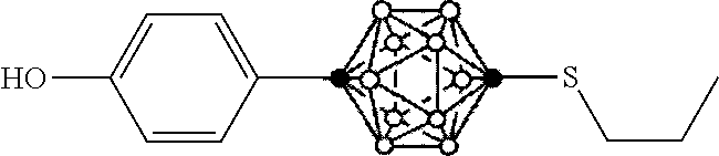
C1=CC(C)=CC=C1O.CSCCC
